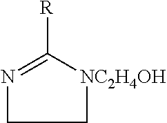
N1=C([R])[NC2H4OH]CC1
